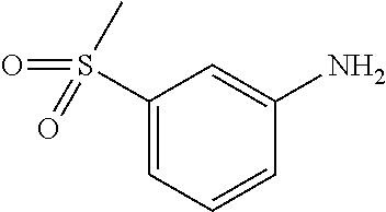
C1(S(C)(=O)=O)=CC=CC(N)=C1
